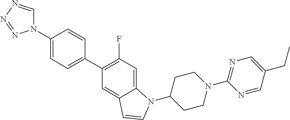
C1=CC(N2C=NN=N2)=CC=C1C1=C(F)C=C2C(=C1)C=CN2C1CCN(C2=NC=C(CC)C=N2)CC1
